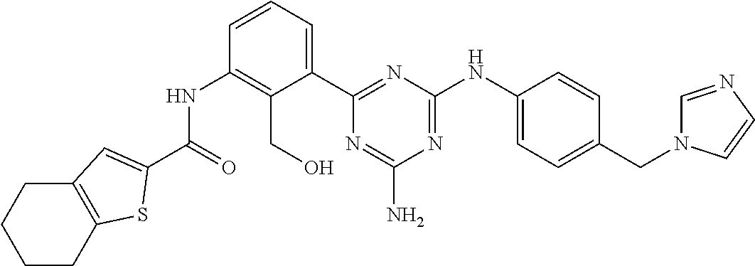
N(C1=C(CO)C(C2=NC(NC3=CC=C(CN4C=NC=C4)C=C3)=NC(N)=N2)=CC=C1)C(=O)C1=CC2=C(CCCC2)S1
